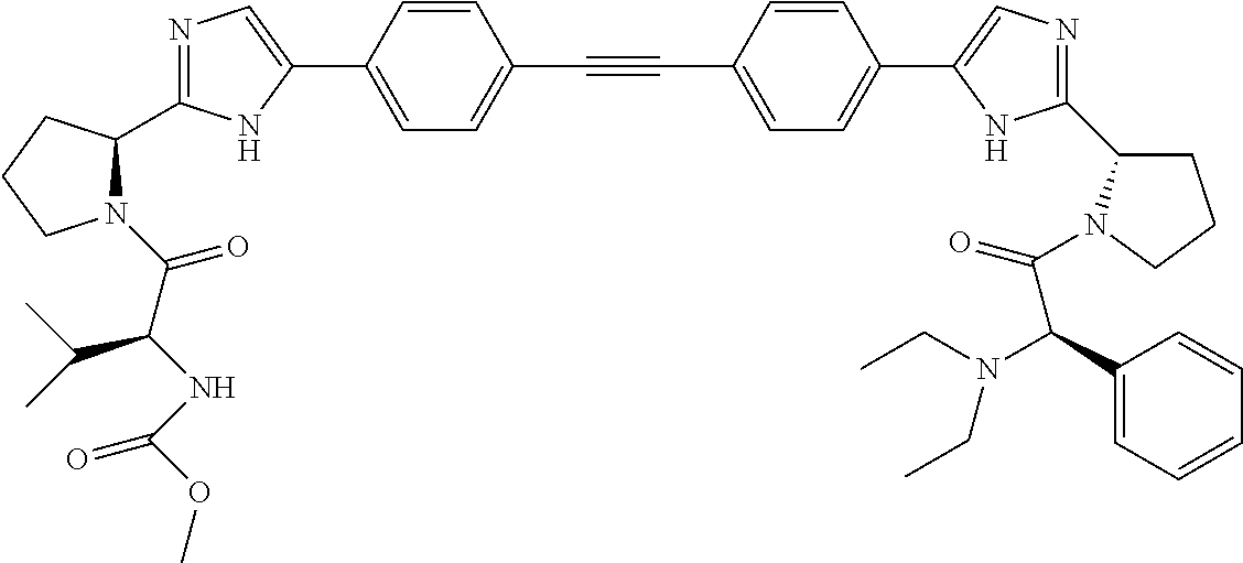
N1=C(C2N(C(C(NC(=O)OC)C(C)C)=O)CCC2)NC(C2=CC=C(C#CC3=CC=C(C4=CN=C(C5CCCN5C(=O)C(C5=CC=CC=C5)N(CC)CC)N4)C=C3)C=C2)=C1
